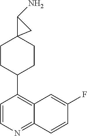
C1CC(C2=C3C(=NC=C2)C=CC(F)=C3)CCC12C(N)C2
